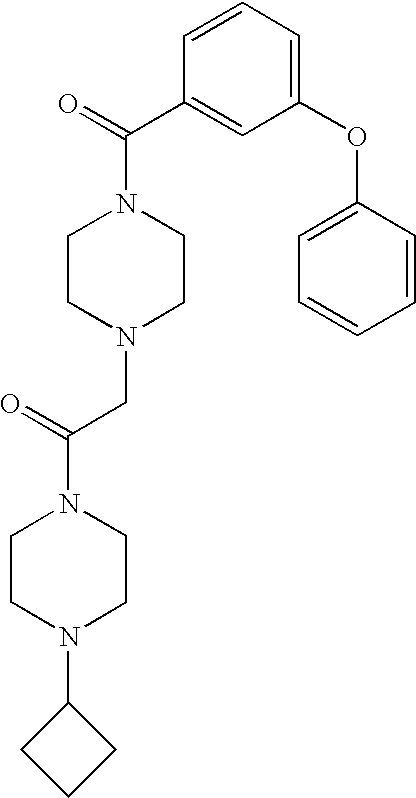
C1(OC2=CC=CC=C2)=CC=CC(C(=O)N2CCN(CC(N3CCN(C4CCC4)CC3)=O)CC2)=C1
